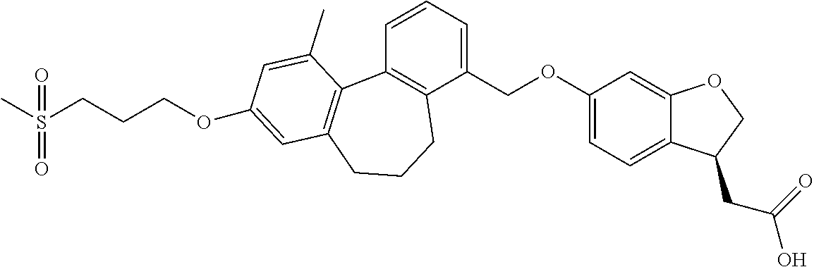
CS(CCCOC1=CC2=C(C3=C(C(COC4=CC=C5C(=C4)OCC5CC(O)=O)=CC=C3)CCC2)C(C)=C1)(=O)=O
